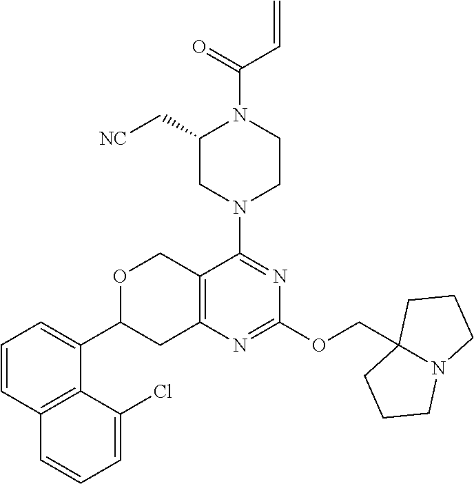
O(C1=NC2=C(C(N3CCN(C(=O)C=C)C(C[NC])C3)=N1)COC(C1=CC=CC3=C1C(Cl)=CC=C3)C2)CC12CCCN1CCC2
